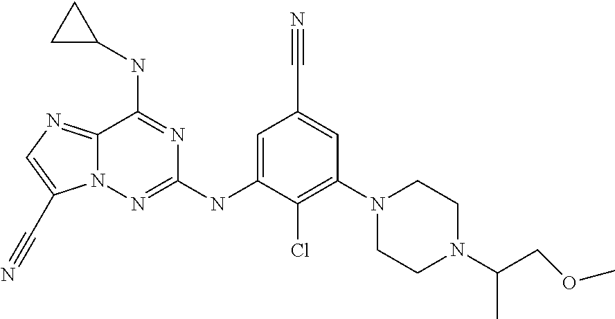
C1=C(NC2=NN3C(=NC=C3C#N)C(NC3CC3)=N2)C(Cl)=C(N2CCN(C(COC)C)CC2)C=C1C#N
